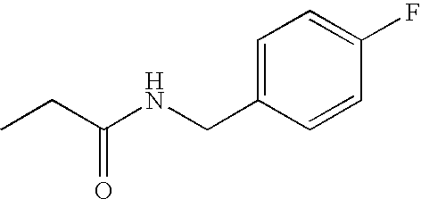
CCC(NCC1=CC=C(F)C=C1)=O
